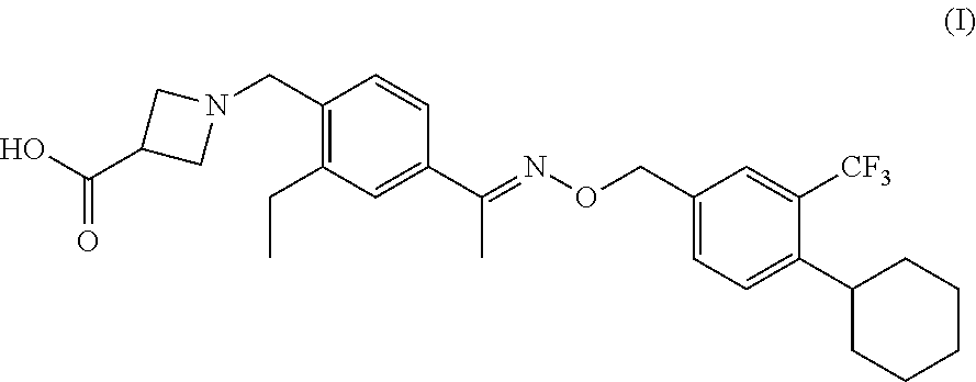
C(C1CN(CC2=C(CC)C=C(C(=NOCC3=CC=C(C4CCCCC4)C([CF3])=C3)C)C=C2)C1)(O)=O
